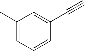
C1(C)=CC=CC(C#C)=C1
